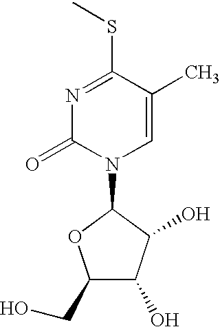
C1(=O)N=C(SC)C(C)=CN1C1C(O)C(O)C(CO)O1
